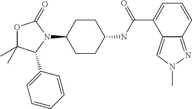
O1C(C)(C)C(C2=CC=CC=C2)N(C2CCC(NC(C3=CC=CC4=NN(C)C=C34)=O)CC2)C1=O
